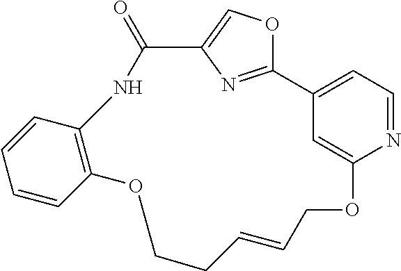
C1=CC=CC2=C1NC(=O)C1=COC(=N1)C1=CC=NC(=C1)OCC=CCCO2
